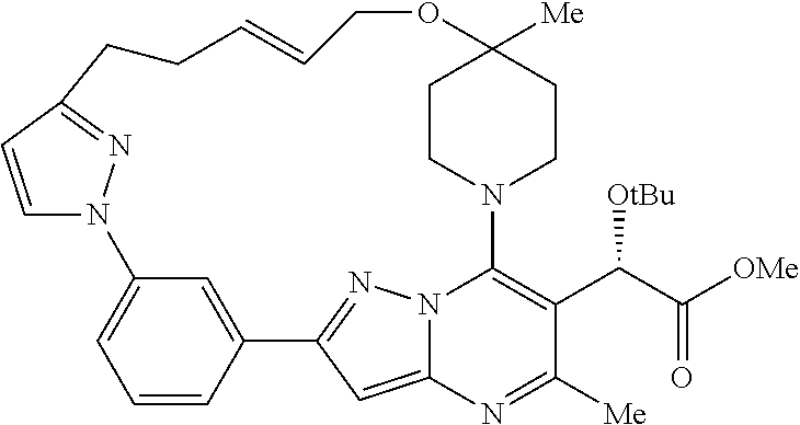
N12C3=CC(=N1)C1=CC(=CC=C1)N1C=CC(=N1)CCC=CCOC1([Me])CCN(C2=C(C(C([OMe])=O)[OtBu])C([Me])=N3)CC1
